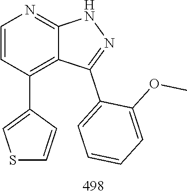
N1N=C(C2=CC=CC=C2OC)C2=C(C3=CSC=C3)C=CN=C12
